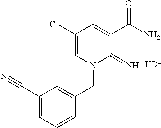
C1(Cl)=CN(CC2=CC(C#N)=CC=C2)C(=N)C(C(N)=O)=C1.Br
